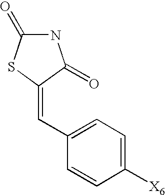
C1([X6])=CC=C(C=C2C(=O)NC(=O)S2)C=C1
